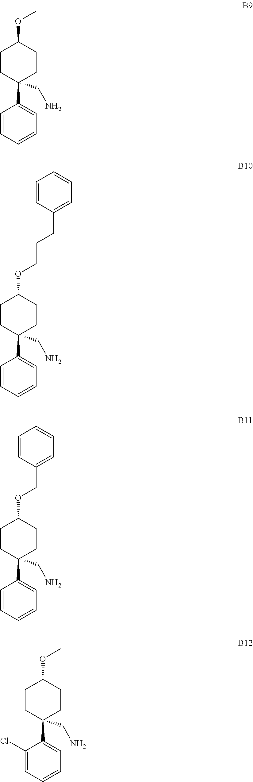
C1CC(C2=CC=CC=C2)(CN)CCC1OC.C1CC(C2=CC=CC=C2)(CN)CCC1OCCCC1=CC=CC=C1.C1CC(C2=CC=CC=C2)(CN)CCC1OCC1=CC=CC=C1.C1CC(C2=CC=CC=C2Cl)(CN)CCC1OC
